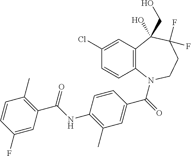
C12=C(N(C(=O)C3=CC(C)=C(NC(C4=C(C)C=CC(F)=C4)=O)C=C3)CCC(F)(F)C1(CO)O)C=CC(Cl)=C2
